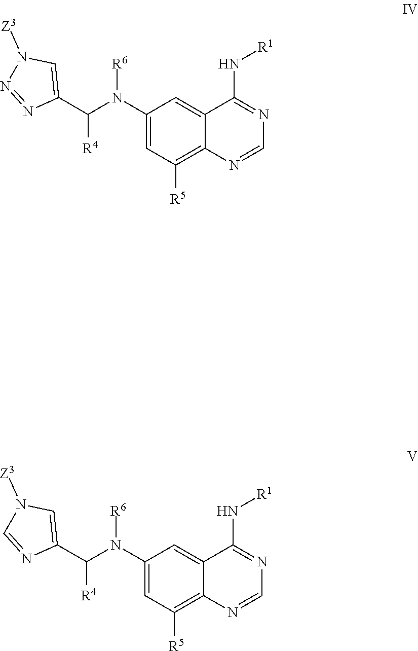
C1(N(C(C2=CN([Z3])N=N2)[R4])[R6])=CC([R5])=C2C(=C1)C(N[R1])=NC=N2.C1(N(C(C2=CN([Z3])C=N2)[R4])[R6])=CC([R5])=C2C(=C1)C(N[R1])=NC=N2
